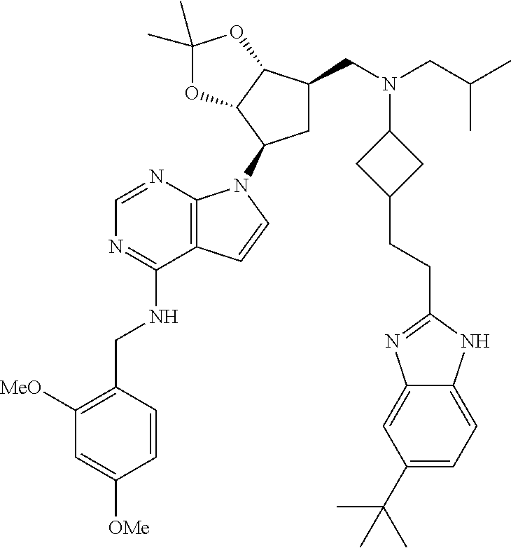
C1([MeO])=C(CNC2=NC=NC3=C2C=CN3C2CC(CN(CC(C)C)C3CC(CCC4=NC5=CC(C(C)(C)C)=CC=C5N4)C3)C3C2OC(C)(C)O3)C=CC([OMe])=C1
